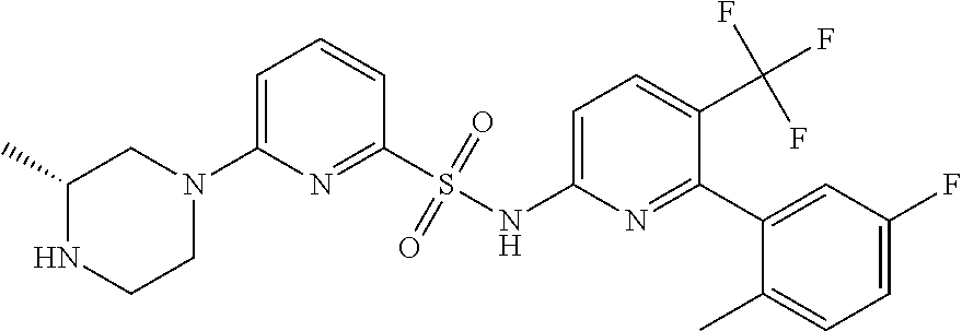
S(NC1=CC=C(C(F)(F)F)C(C2=CC(F)=CC=C2C)=N1)(C1=NC(N2CC(C)NCC2)=CC=C1)(=O)=O
